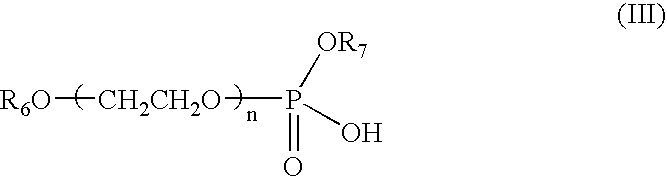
[R6O][CH2CH2O]P([OR7])(O)=O
